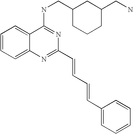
C1=CC=C2C(=C1)C(NCC1CCCC(CN)C1)=NC(C=CC=CC1=CC=CC=C1)=N2
